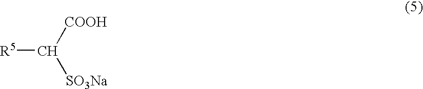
[R5]C([COOH])[SO3Na]
